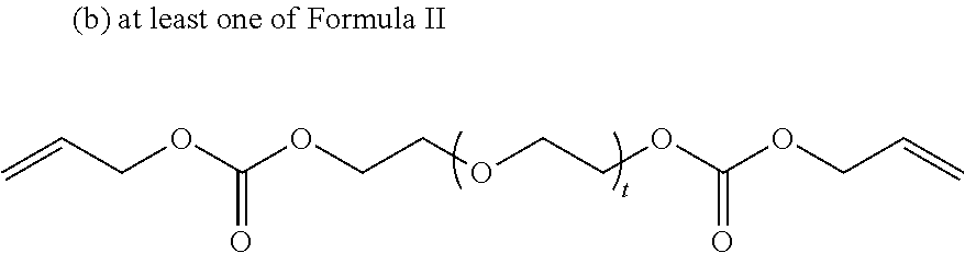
C(OC(OCCOCCOC(OCC=C)=O)=O)C=C
